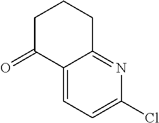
C12=CC=C(Cl)N=C1CCCC2=O
